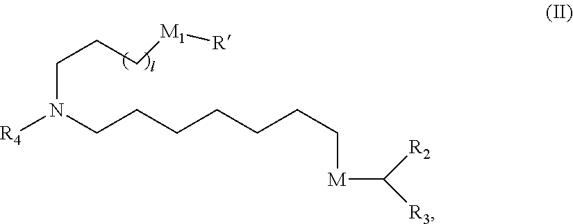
C(N([R4])CCCCCCC[M]C([R3])[R2])CC[M1][R]
